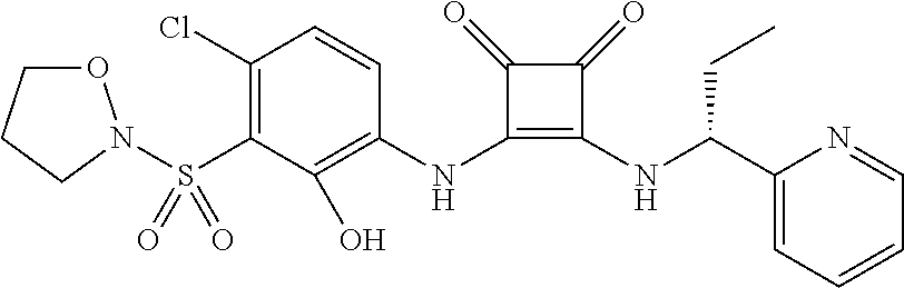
C1(Cl)=C(S(=O)(=O)N2OCCC2)C(O)=C(NC2=C(NC(C3=CC=CC=N3)CC)C(=O)C2=O)C=C1
